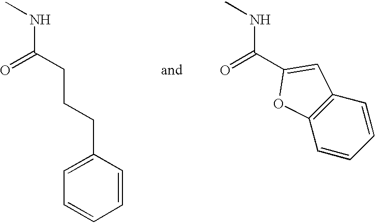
O=C(NC)CCCC1=CC=CC=C1.O=C(NC)C1=CC2=C(C=CC=C2)O1
